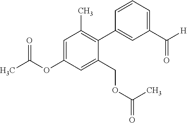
C1=C(OC(C)=O)C=C(COC(=O)C)C(C2=CC(C([H])=O)=CC=C2)=C1C
